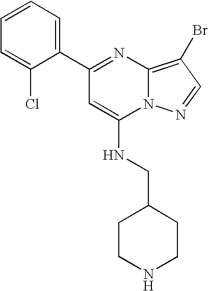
C1=CC=C(C2=NC3=C(Br)C=NN3C(NCC3CCNCC3)=C2)C(Cl)=C1
